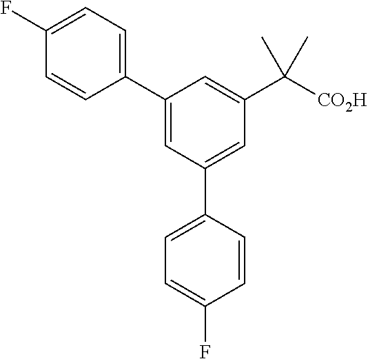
C1(C2=CC(C3=CC=C(F)C=C3)=CC(C([CO2H])(C)C)=C2)=CC=C(F)C=C1
